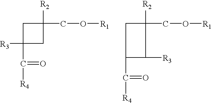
C1C([R3])(C(=O)[R4])CC1([R2])CO[R1].C1C(C(=O)[R4])C([R3])C1([R2])CO[R1]
